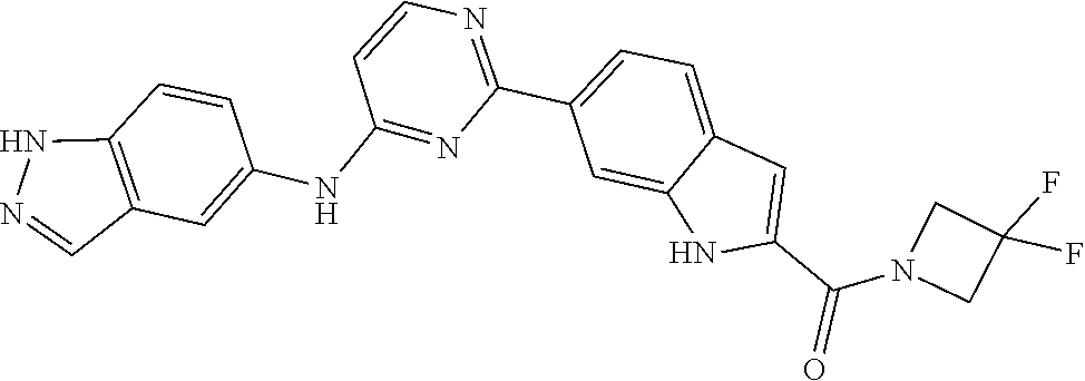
C1(F)(F)CN(C(C2=CC3=CC=C(C4=NC=CC(NC5=CC6=C(C=C5)NN=C6)=N4)C=C3N2)=O)C1
